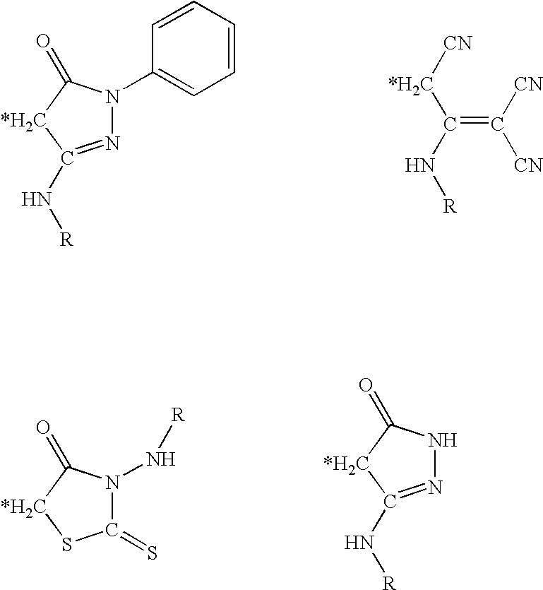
C1(N2N=C(N[R])[*H2C]C2=O)=CC=CC=C1.C(=C([CN])[CN])([*H2C][CN])N[R].N1(N[R])C(=S)S[*H2C]C1=O.N1N=C(N[R])[*H2C]C1=O
